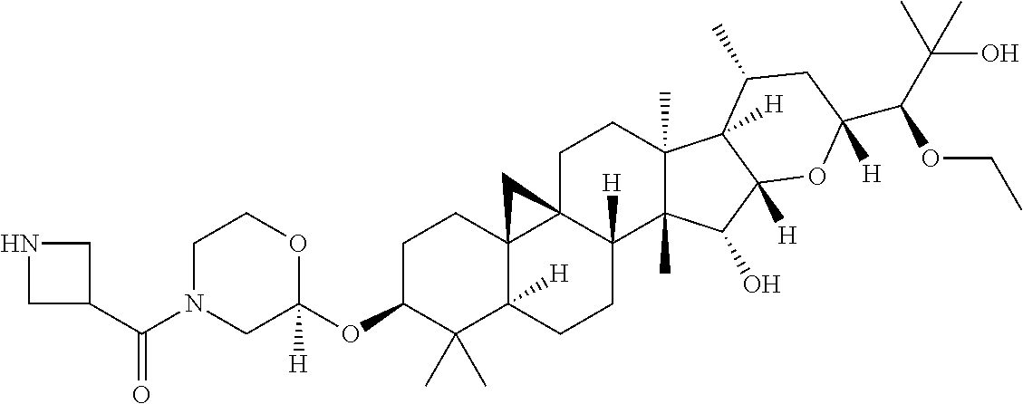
C1C(OC2([H])OCCN(C(C3CNC3)=O)C2)C(C)(C)C2([H])C3(C1)C1(CCC4(C)C(C)(C(O)C5([H])C4([H])C(C)CC(C(C(C)(C)O)OCC)([H])O5)C1([H])CC2)C3
